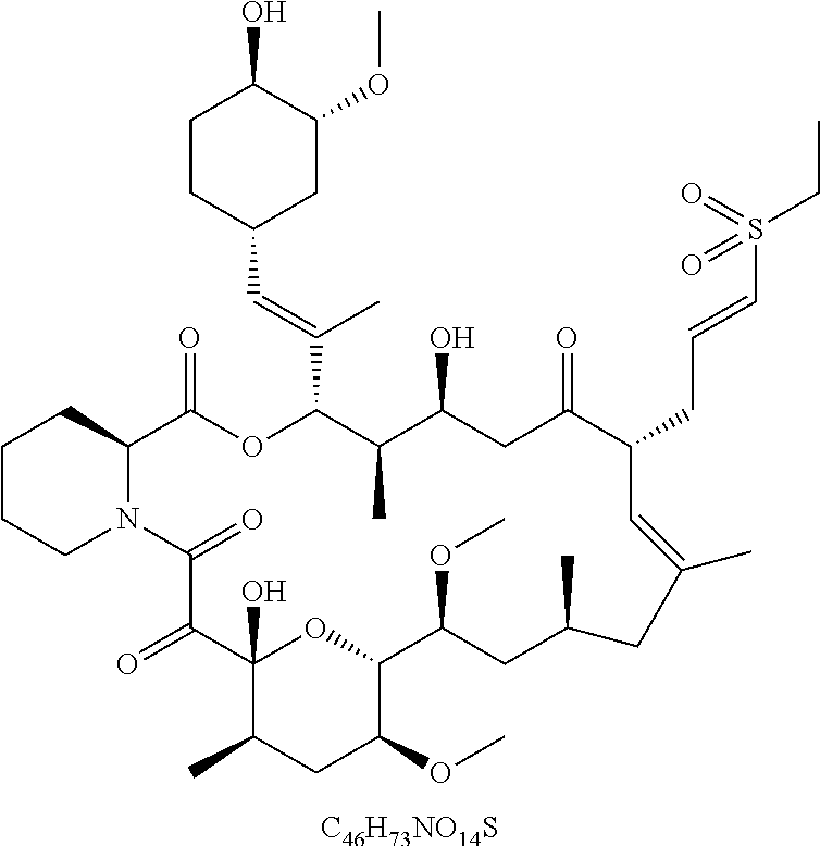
[C46H73NO14S].C1CCN2C(C1)C(=O)OC(C(=CC1CC(OC)C(O)CC1)C)C(C)C(O)CC(=O)C(CC=CS(CC)(=O)=O)C=C(C)CC(C)CC(OC)C1OC(O)(C(=O)C2=O)C(C)CC1OC
